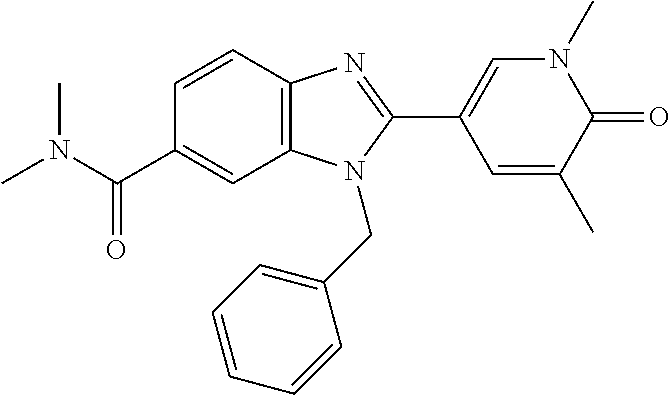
C1=CC2=C(C=C1C(N(C)C)=O)N(CC1=CC=CC=C1)C(C1=CN(C)C(=O)C(C)=C1)=N2
